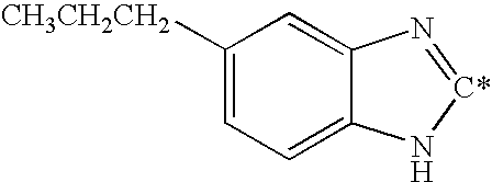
C1([CH3CH2CH2])=CC=C2C(=C1)N=[C*]N2
